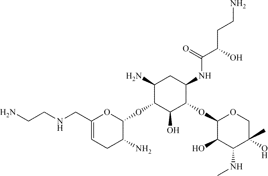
C1(CNCCN)=CCC(N)C(OC2C(N)CC(NC(=O)C(CCN)O)C(OC3C(O)C(NC)C(C)(O)CO3)C2O)O1
